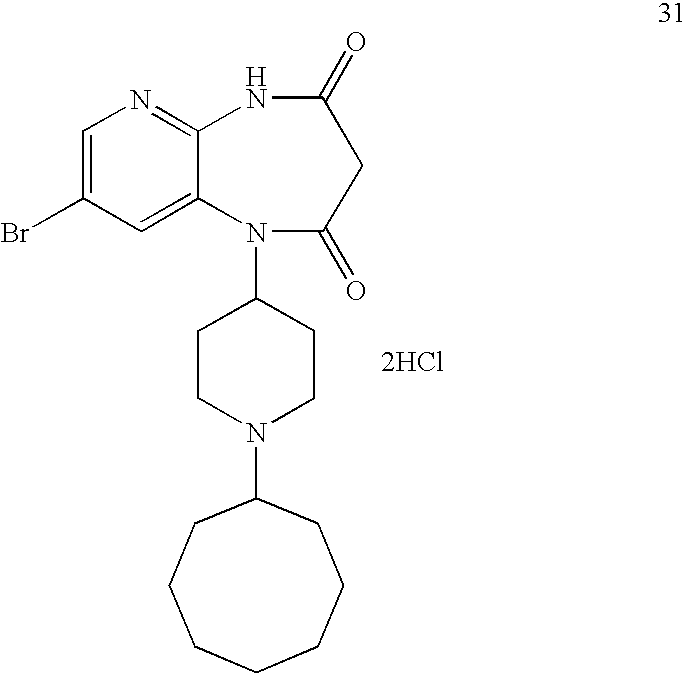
C1=C(Br)C=C2C(=N1)NC(=O)CC(=O)N2C1CCN(C2CCCCCCC2)CC1.[2HCl]
